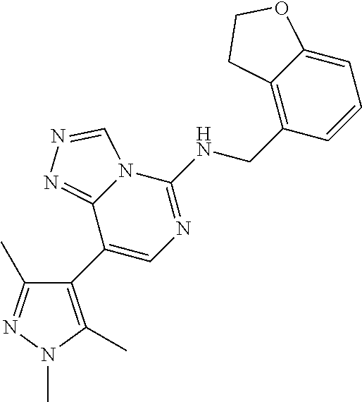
C1(C2=CN=C(NCC3=C4C(=CC=C3)OCC4)N3C2=NN=C3)=C(C)N(C)N=C1C
